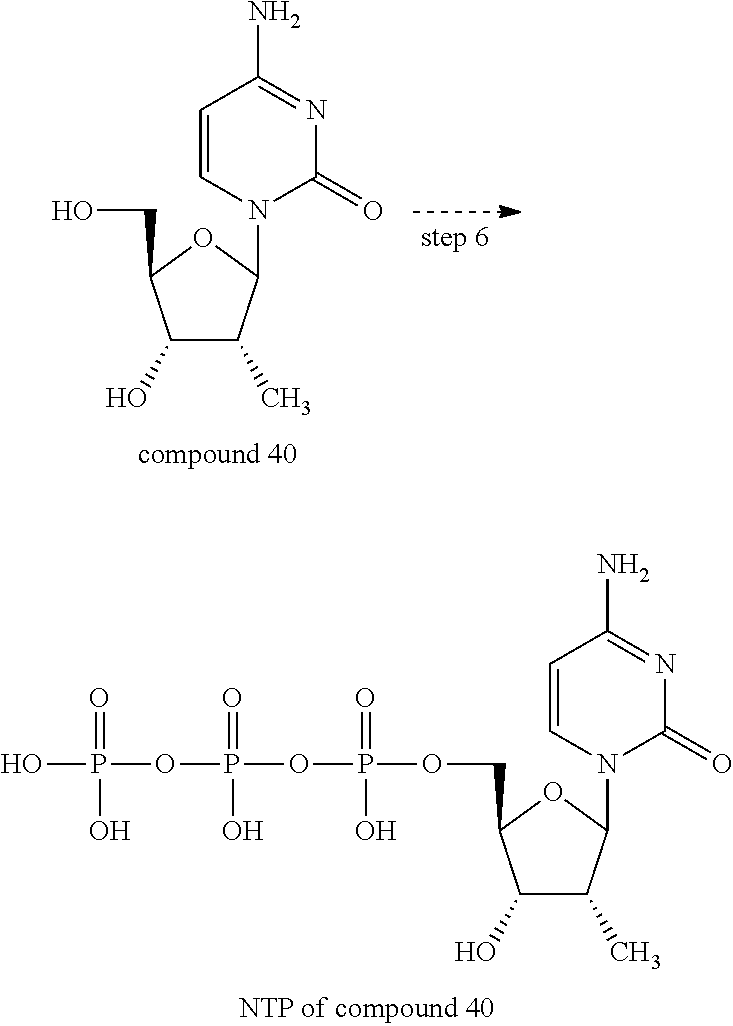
C1=CN(C2C(C)C(O)C(COP(OP(OP(O)(=O)O)(=O)O)(=O)O)O2)C(=O)N=C1N.C1=CN(C2C(C)C(O)C(CO)O2)C(=O)N=C1N
